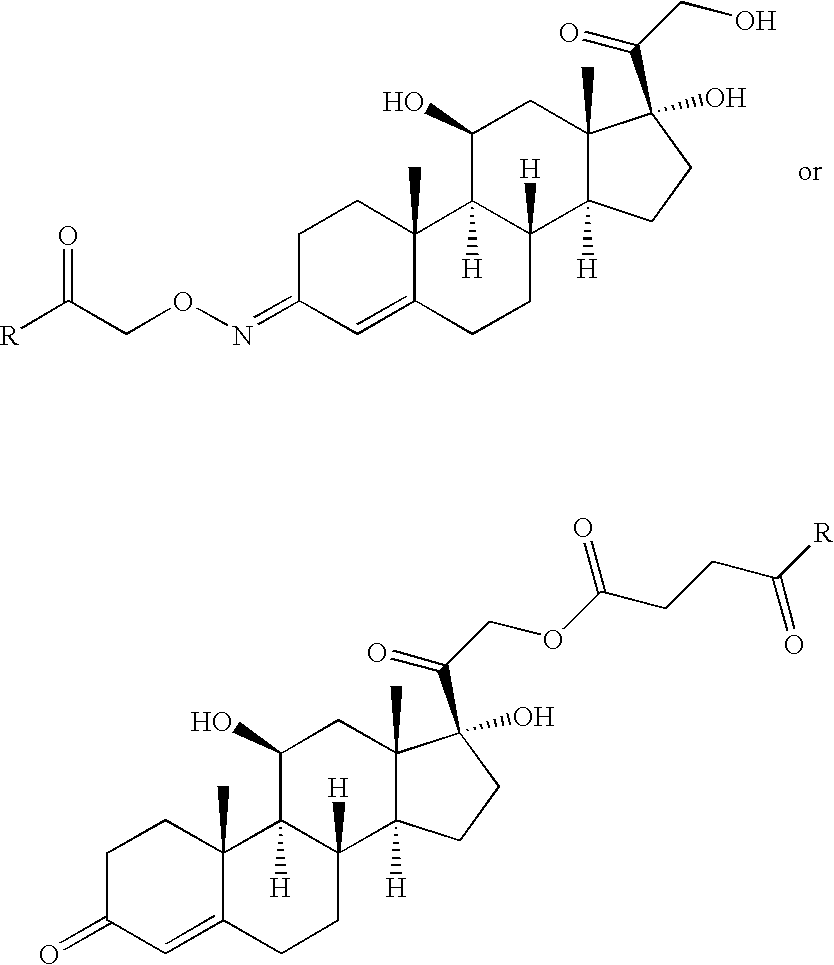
C1(O)C2([H])C([H])(C3([H])C(C)(C1)C(C(CO)=O)(O)CC3)CCC1=CC(=NOCC([R])=O)CCC21C.C1(O)C2([H])C([H])(C3([H])C(C)(C1)C(C(COC(CCC([R])=O)=O)=O)(O)CC3)CCC1=CC(=O)CCC21C
